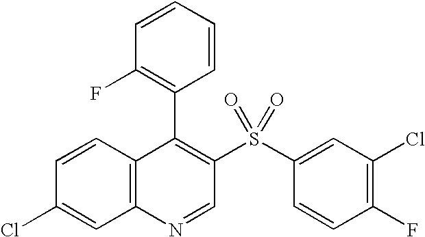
C12=C(C=CC(Cl)=C1)C(C1=C(F)C=CC=C1)=C(S(C1=CC(Cl)=C(F)C=C1)(=O)=O)C=N2
